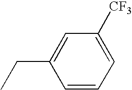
C1(CC)=CC([CF3])=CC=C1
